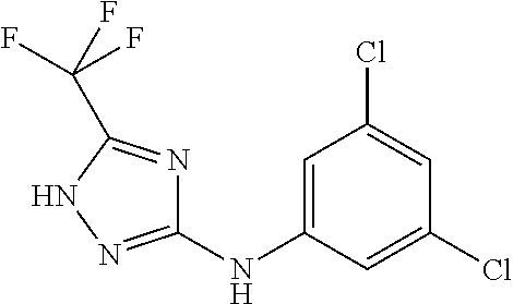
C1=C(NC2=NNC(C(F)(F)F)=N2)C=C(Cl)C=C1Cl
